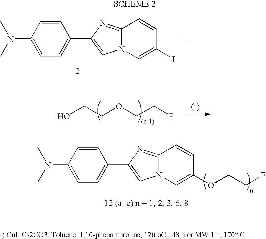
C1=CC(N(C)C)=CC=C1C1=CN2C(=N1)C=CC(I)=C2.OCCOCCF.C1=CC(N(C)C)=CC=C1C1=CN2C(=N1)C=CC(OCCF)=C2
